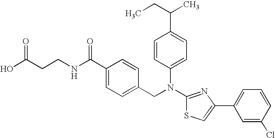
C(CCNC(C1=CC=C(CN(C2=CC=C(C(CC)C)C=C2)C2=NC(C3=CC=CC(Cl)=C3)=CS2)C=C1)=O)(O)=O
